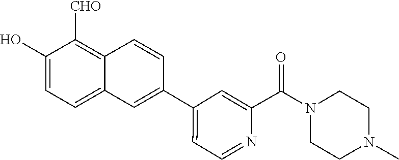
C1(O)=CC=C2C(=C1[CHO])C=CC(C1=CC=NC(C(N3CCN(C)CC3)=O)=C1)=C2
